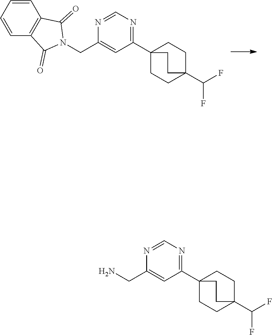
C1(C23CCC(C(F)F)(CC2)CC3)=NC=NC(CN2C(=O)C3=C(C2=O)C=CC=C3)=C1.C1(C23CCC(C(F)F)(CC2)CC3)=NC=NC(CN)=C1
